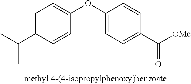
C1=C(C(C)C)C=CC(OC2=CC=C(C([OMe])=O)C=C2)=C1
